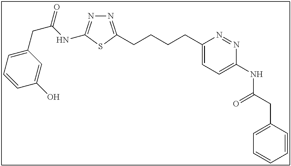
N1=C(CCCCC2=CC=C(NC(CC3=CC=CC=C3)=O)N=N2)SC(NC(CC2=CC=CC(O)=C2)=O)=N1
